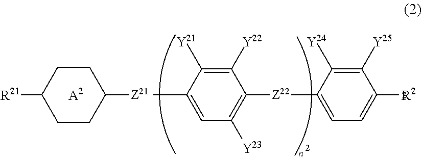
C1([Z21])CCC([R21])CC1.CC1=CC([Y23])=C([Z22]C2=CC=C([R22])C([Y25])=C2[Y24])C([Y22])=C1[Y21].[A2]
